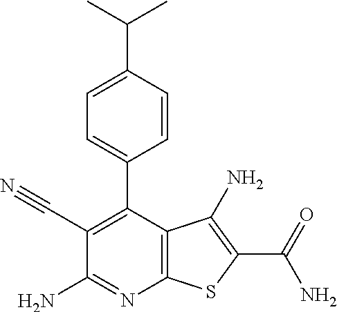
C1=C(C(C)C)C=CC(C2=C(C#N)C(N)=NC3=C2C(N)=C(C(N)=O)S3)=C1
